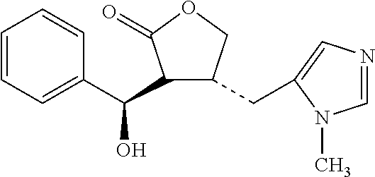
C1=CC=C(C(C2C(CC3=CN=CN3C)COC2=O)O)C=C1
